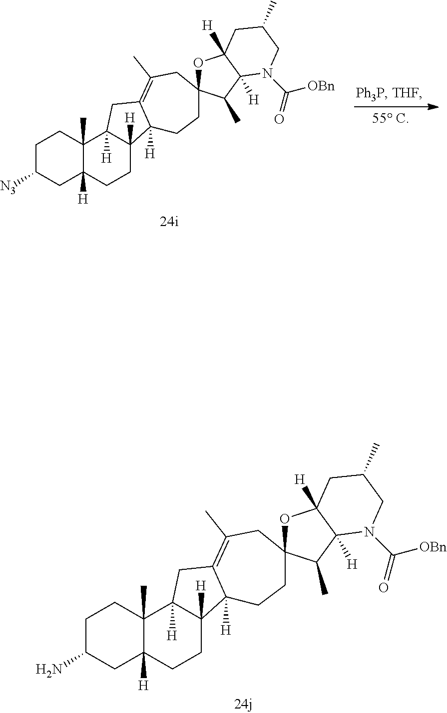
C1C([N3])CC2([H])C(C)(C1)C1([H])C([H])(CC2)C2([H])C(=C(C)CC3(CC2)OC2([H])C([H])(C3C)N(C(=O)[OBn])CC(C)C2)C1.C1C(N)CC2([H])C(C)(C1)C1([H])C([H])(CC2)C2([H])C(=C(C)CC3(CC2)OC2([H])C([H])(C3C)N(C([OBn])=O)CC(C)C2)C1
